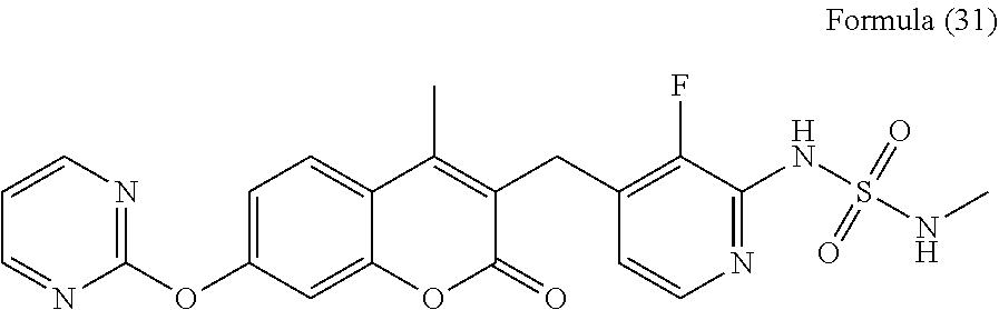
C1=NC(OC2=CC=C3C(=C2)OC(=O)C(CC2=C(F)C(NS(=O)(=O)NC)=NC=C2)=C3C)=NC=C1
